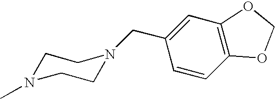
C1N(C)CCN(CC2=CC3=C(C=C2)OCO3)C1
